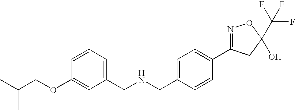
C1(CNCC2=CC=CC(OCC(C)C)=C2)=CC=C(C2=NOC(C(F)(F)F)(O)C2)C=C1
